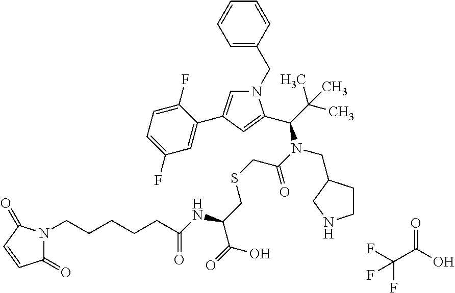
FC(C(O)=O)(F)F.N1(CC2=CC=CC=C2)C=C(C2=CC(F)=CC=C2F)C=C1C(C(C)(C)C)N(C(=O)CSCC(C(=O)O)NC(=O)CCCCCN1C(=O)C=CC1=O)CC1CCNC1
